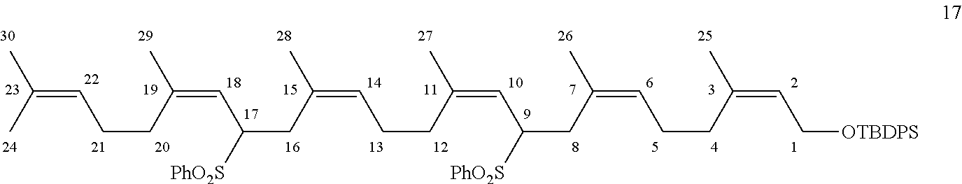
C(C=C(C)C)CC(C)=CC([PhO2S])CC(C)=CCCC(C)=CC([PhO2S])CC(C)=CCCC(C)=CC[OTBDPS]
